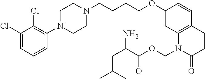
C1(Cl)=CC=CC(N2CCN(CCCCOC3=CC4=C(C=C3)CCC(=O)N4COC(C(CC(C)C)N)=O)CC2)=C1Cl
